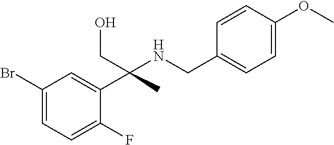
C1(Br)=CC=C(F)C(C(CO)(NCC2=CC=C(OC)C=C2)C)=C1
